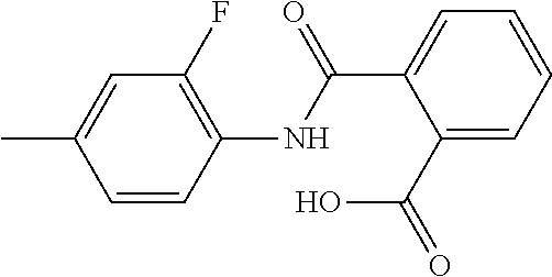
C1(NC(C2=CC=CC=C2C(O)=O)=O)=C(F)C=C(C)C=C1
